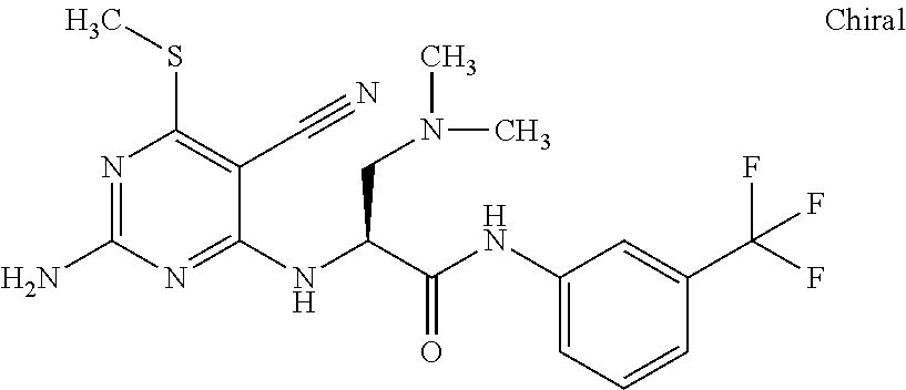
C1(NC(C(NC2=CC=CC(C(F)(F)F)=C2)=O)CN(C)C)=NC(N)=NC(SC)=C1C#N
